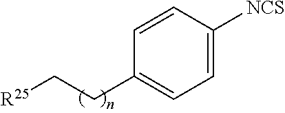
[R25]CCC1=CC=C([NCS])C=C1
